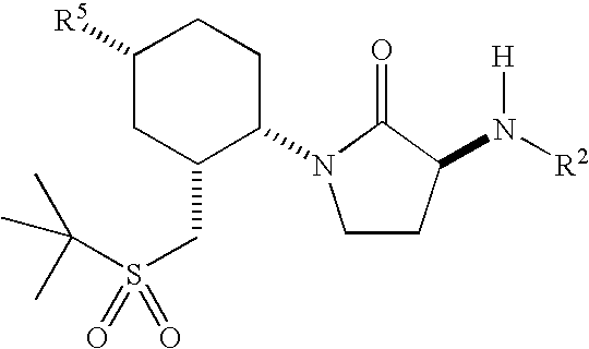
C1CC(N([R2])[H])C(=O)N1C1CCC([R5])CC1CS(C(C)(C)C)(=O)=O
